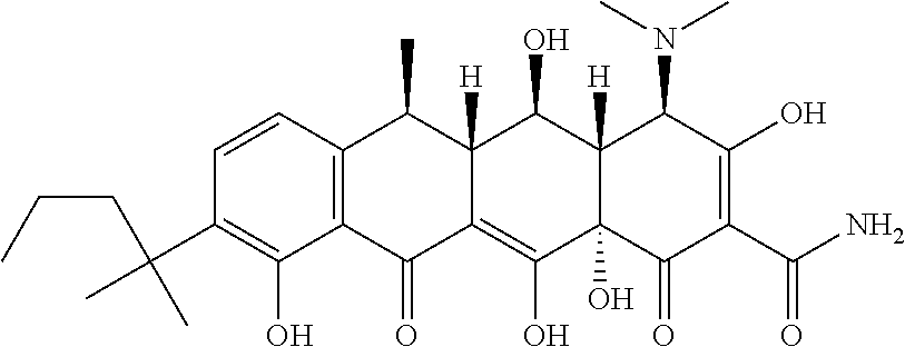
C1=CC2=C(C(O)=C1C(CCC)(C)C)C(=O)C1=C(O)C3(O)C([H])(C(O)C1([H])C2C)C(N(C)C)C(O)=C(C(N)=O)C3=O
